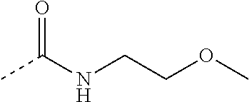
CC(=O)NCCOC
